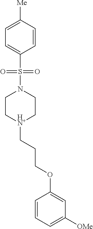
C1=C([Me])C=CC(S(N2CC[HN+](CCCOC3=CC([OMe])=CC=C3)CC2)(=O)=O)=C1
